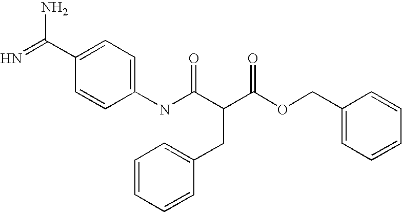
N=C(C1=CC=C(NC(C(C(OCC2=CC=CC=C2)=O)CC2=CC=CC=C2)=O)C=C1)N
